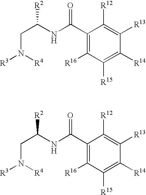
C(N([R4])[R3])C(NC(C1=C([R16])C([R15])=C([R14])C([R13])=C1[R12])=O)[R2].C(N([R4])[R3])C(NC(C1=C([R16])C([R15])=C([R14])C([R13])=C1[R12])=O)[R2]
